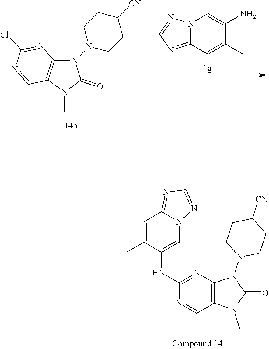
N1(N2CCC([CN])CC2)C2=C(C=NC(Cl)=N2)N(C)C1=O.N12C(=NC=N1)C=C(C)C(N)=C2.C1(NC2=CN3C(=NC=N3)C=C2C)=NC2=C(C=N1)N(C)C(=O)N2N1CCC([CN])CC1
